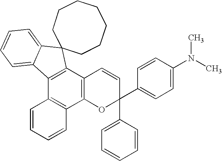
C12=C(C3=C(C4=C1C=CC=C4)OC(C1=CC=CC=C1)(C1=CC=C(N(C)C)C=C1)C=C3)C1(C3=CC=CC=C23)CCCCCCC1
